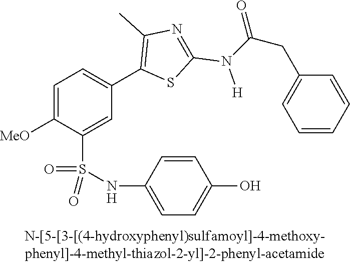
C1=C([MeO])C(S(NC2=CC=C(O)C=C2)(=O)=O)=CC(C2=C(C)N=C(N(C(CC3=CC=CC=C3)=O)[H])S2)=C1
